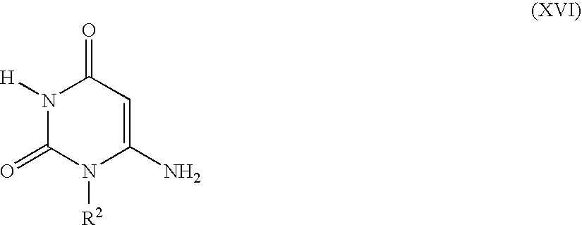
N1([H])C(=O)N([R2])C(N)=CC1=O
